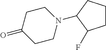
C1CN(C2CCCC2F)CCC1=O
